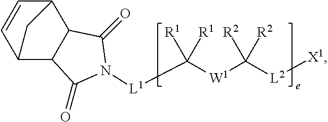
C12C3C=CC(C1C(=O)N([L1]C([W1]C([L2][X1])([R2])[R2])([R1])[R1])C2=O)C3
